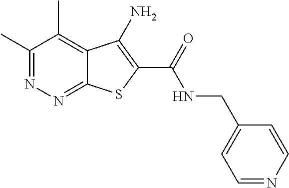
C1(C)=NN=C2C(=C1C)C(N)=C(C(=O)NCC1=CC=NC=C1)S2
